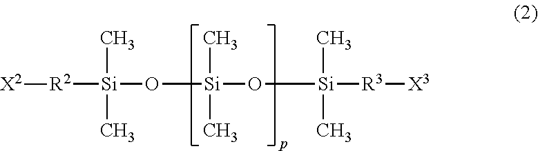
[R2]([Si](O[Si](O[Si](C)(C)[R3][X3])(C)C)(C)C)[X2]
